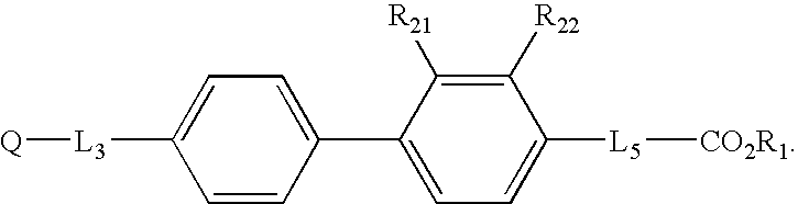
C1([R22])=C([R21])C(C2=CC=C([L3][Q])C=C2)=CC=C1[L5][CO2R1]
